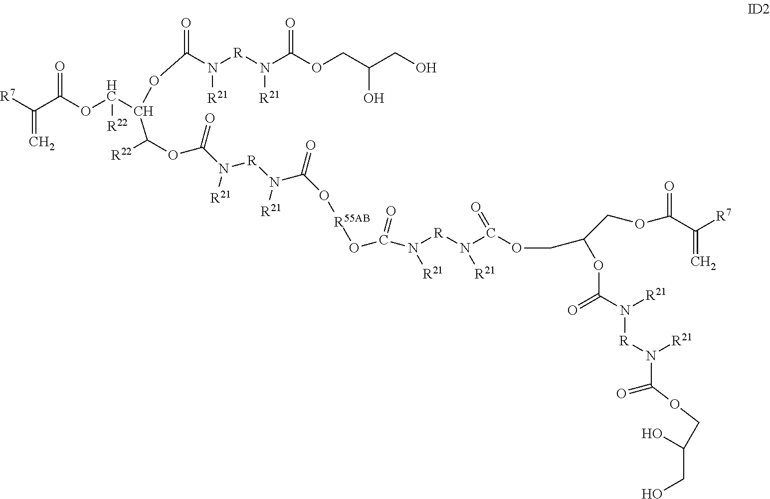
[R7]C(C(OC(C(OC(N([R]N(C(OCC(CO)O)=O)[R21])[R21])=O)C([R22])OC(N([R]N(C(=O)O[R55AB]OC(N([R]N(C(OCC(OC(N([R21])[R]N(C(=O)OCC(CO)O)[R21])=O)COC(C([R7])=C)=O)=O)[R21])[R21])=O)[R21])[R21])=O)[R22])=O)=C
